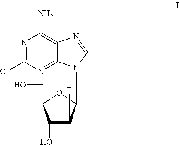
N1=C(Cl)N=C2C(=C1N)N=CN2C1C(F)C(O)C(CO)O1
